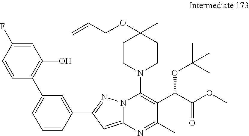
C1=CC(C2=NN3C(=C2)N=C(C)C(C(C(OC)=O)OC(C)(C)C)=C3N2CCC(C)(OCC=C)CC2)=CC(C2=C(O)C=C(F)C=C2)=C1
